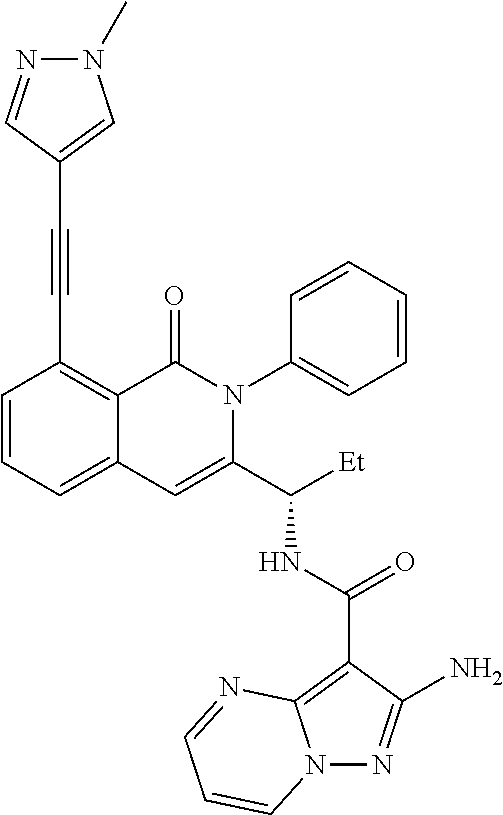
N12N=C(N)C(C(NC(C3=CC4=CC=CC(C#CC5=CN(C)N=C5)=C4C(=O)N3C3=CC=CC=C3)[Et])=O)=C1N=CC=C2
